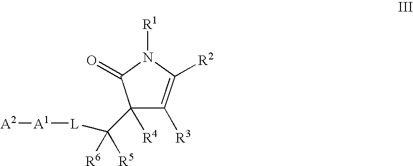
C1([R4])(C([R5])([L][A1][A2])[R6])C([R3])=C([R2])N([R1])C1=O
